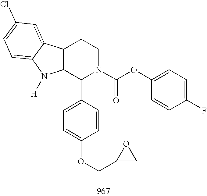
C12=C(C(C3=CC=C(OCC4CO4)C=C3)N(C(OC3=CC=C(F)C=C3)=O)CC1)N([H])C1=CC=C(Cl)C=C21
